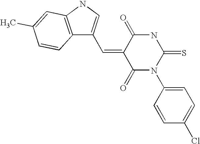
O=C1C(=CC2=CNC3=C2C=CC(C)=C3)C(=O)N(C2=CC=C(Cl)C=C2)C(=S)N1
